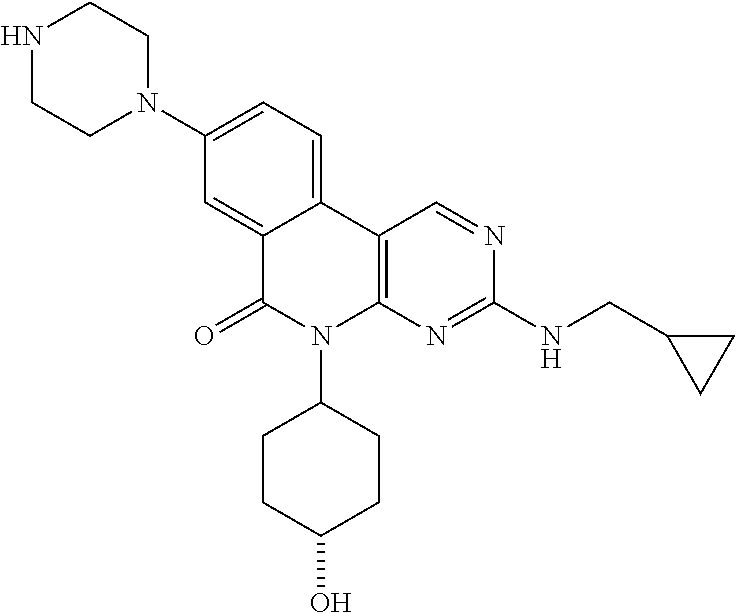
C12=CC=C(N3CCNCC3)C=C1C(=O)N(C1CCC(O)CC1)C1=C2C=NC(NCC2CC2)=N1
